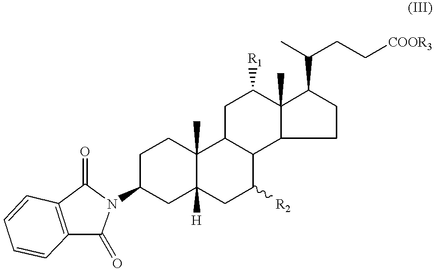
C1C2([H])C(C)(CCC1N1C(=O)C3=C(C1=O)C=CC=C3)C1C(C([R2])C2)C2C(C)(C([R1])C1)C(C(CC[COOR3])C)CC2
